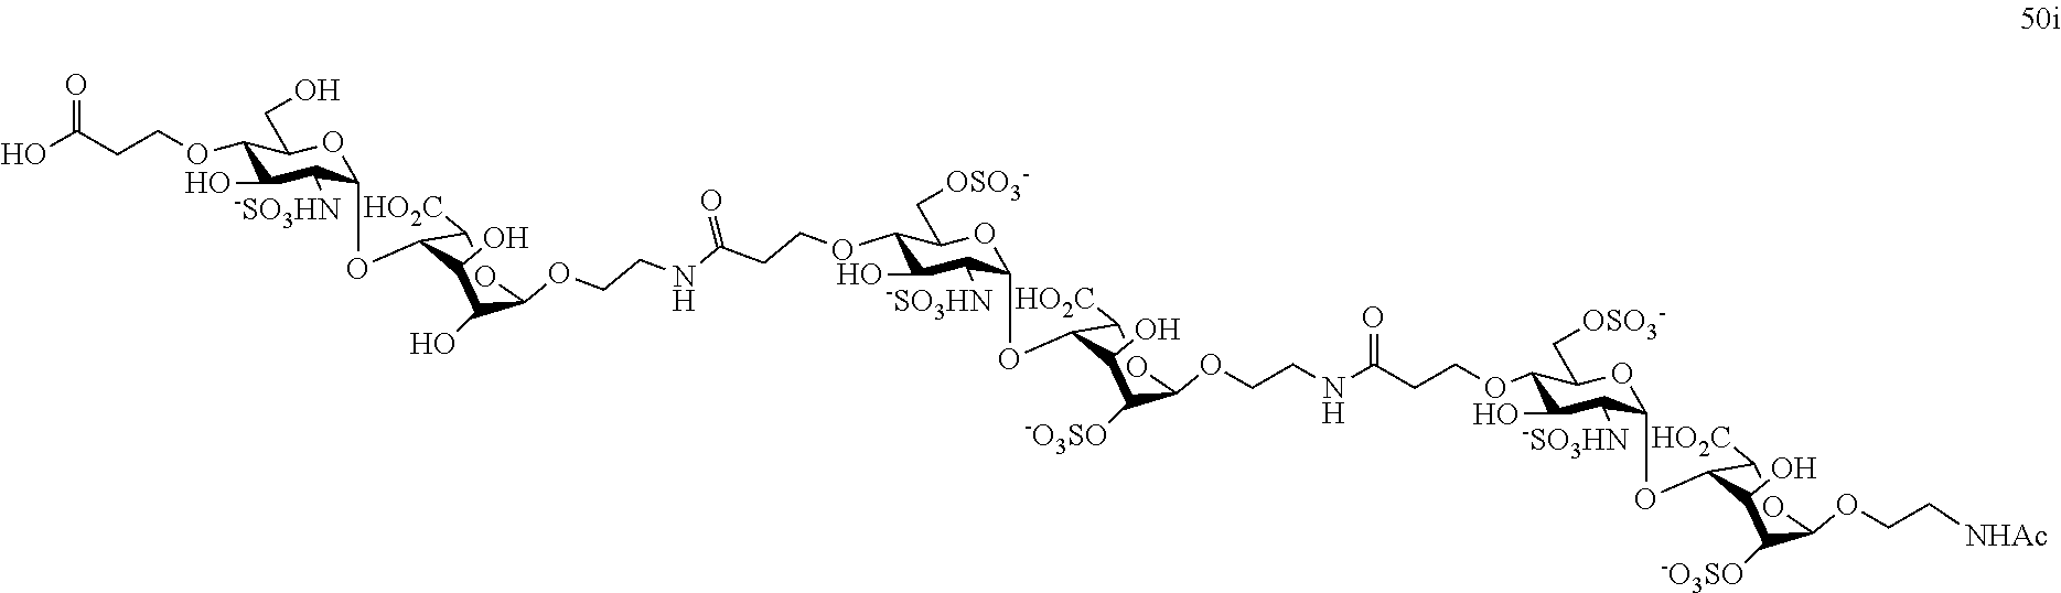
OC(CCOC1C(O)C([-SO3HN])C(OC2C([HO2C])OC(OCCNC(CCOC3C(O)C([-SO3HN])C(OC4C([HO2C])OC(OCCNC(CCOC5C(O)C([-SO3HN])C(OC6C([HO2C])OC(OCC[NHAc])C([-O3SO])C6O)OC5C[OSO3-])=O)C([-O3SO])C4O)OC3C[OSO3-])=O)C(O)C2O)OC1CO)=O
